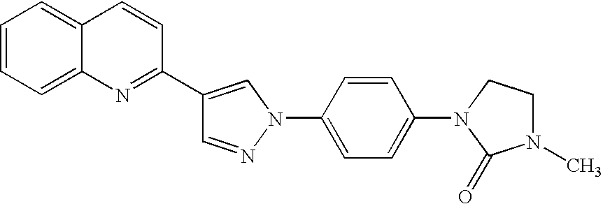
C1=NN(C2=CC=C(N3C(=O)N(C)CC3)C=C2)C=C1C1=NC2=CC=CC=C2C=C1
